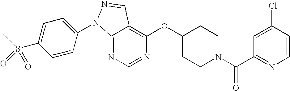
C12=NC=NC(OC3CCN(C(C4=NC=CC(Cl)=C4)=O)CC3)=C1C=NN2C1=CC=C(S(C)(=O)=O)C=C1
